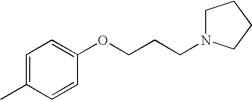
C1=C(C)C=CC(OCCCN2CCCC2)=C1
